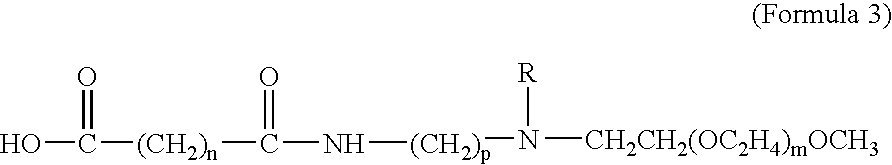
OC([(CH2)n]C(N[(CH2)p])=O)=O.CN([CH2CH2(OC2H4)mOCH3])[R]
